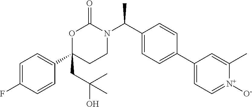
C1=C(F)C=CC(C2(CC(O)(C)C)CCN(C(C3=CC=C(C4=CC=[N+]([O-])C(C)=C4)C=C3)C)C(=O)O2)=C1
